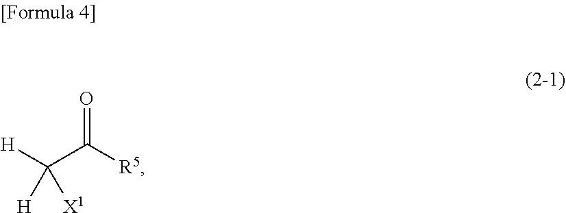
O=C([R5])C([H])([H])[X1]
